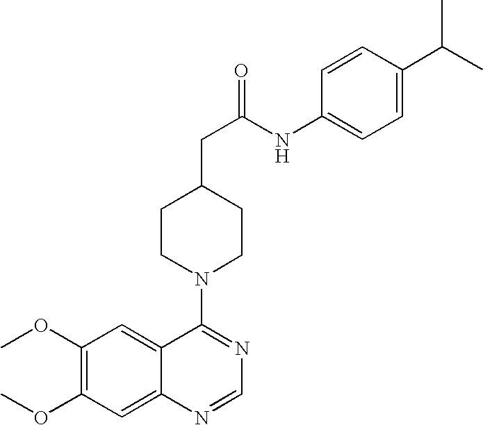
N1(C2=NC=NC3=CC(OC)=C(OC)C=C32)CCC(CC(=O)NC2=CC=C(C(C)C)C=C2)CC1
